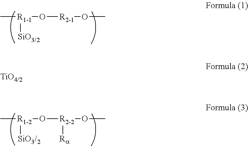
C[R1-1]([SiO3/2])O[R2-1]OC.C[R1-2]([SiO3/2])O[R2-2](OC)[Ra]
